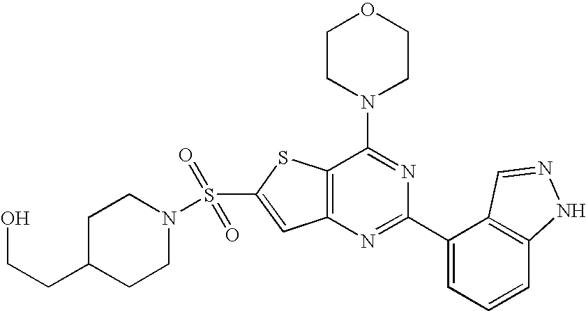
C1CN(C2=NC(C3=CC=CC4=C3C=NN4)=NC3=C2SC(S(=O)(=O)N2CCC(CCO)CC2)=C3)CCO1
